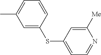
CC1=CC=CC(SC2=CC=NC([Me])=C2)=C1
